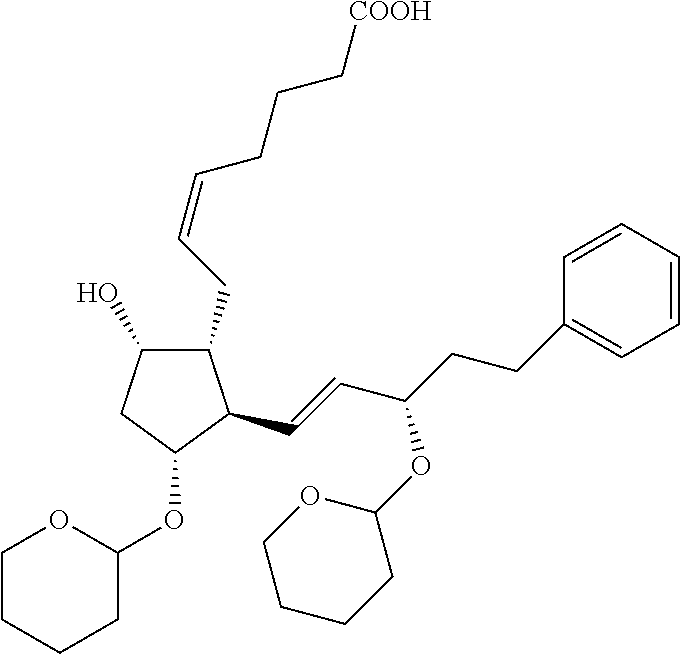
C1(CC=CCCC[COOH])C(O)CC(OC2OCCCC2)C1C=CC(CCC1=CC=CC=C1)OC1OCCCC1
